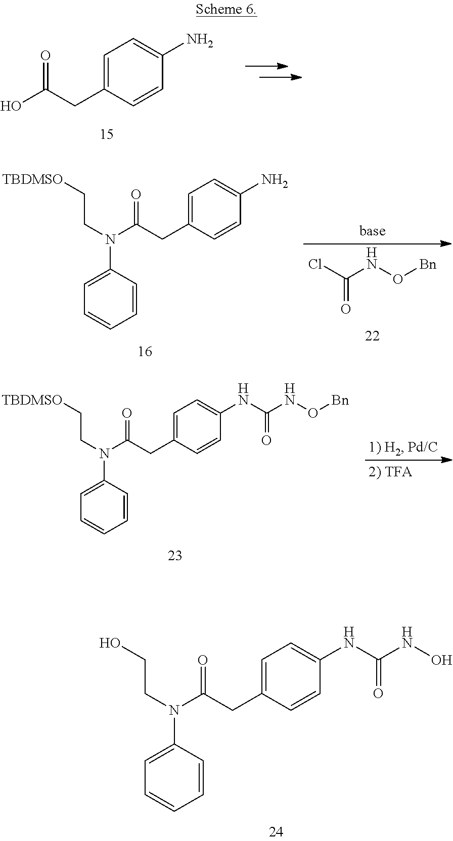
C1=C(CC(O)=O)C=CC(N)=C1.C1=C(N(CC[TBDMSO])C(CC2=CC=C(N)C=C2)=O)C=CC=C1.ClC(NO[Bn])=O.C1=C(N(CC[TBDMSO])C(CC2=CC=C(NC(NO[Bn])=O)C=C2)=O)C=CC=C1.C1=C(N(CCO)C(CC2=CC=C(NC(NO)=O)C=C2)=O)C=CC=C1
